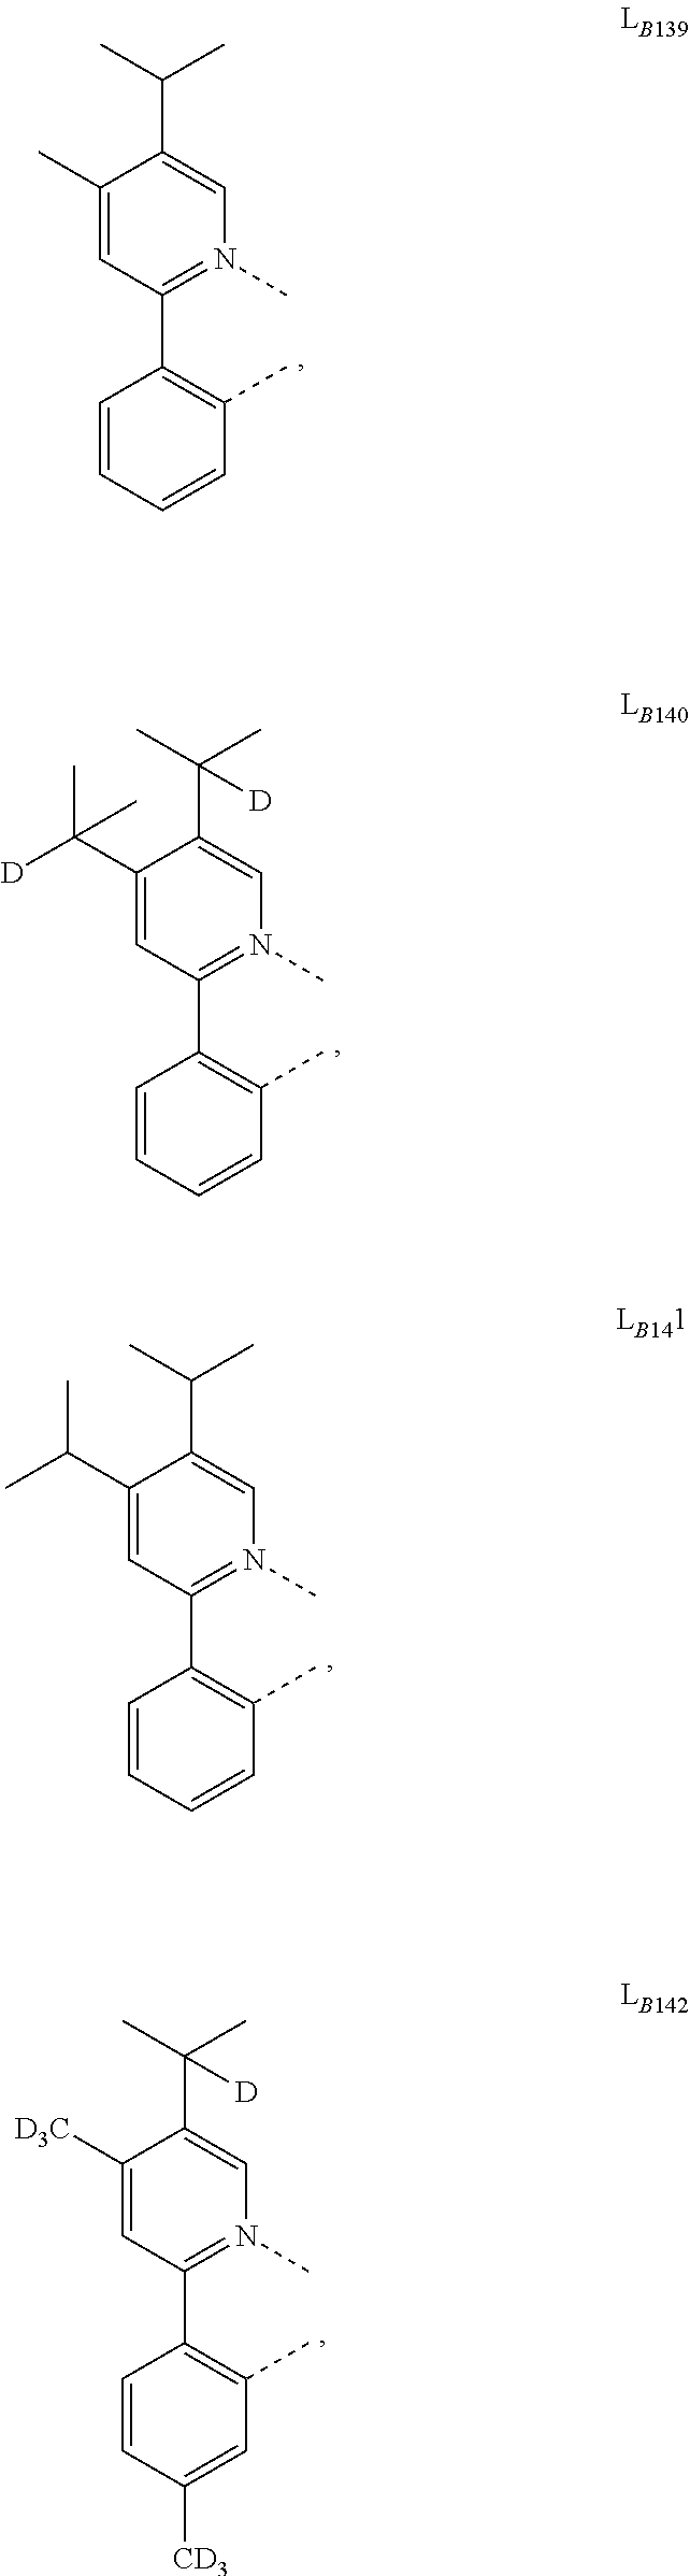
C1(C)=CC(C2=C(C)C=CC=C2)=N(C)C=C1C(C)C.C1(C([D])(C)C)=CC(C2=C(C)C=CC=C2)=N(C)C=C1C(C)(C)[D].C1(C(C)C)=CC(C2=C(C)C=CC=C2)=N(C)C=C1C(C)C.C1([D3C])=CC(C2=C(C)C=C([CD3])C=C2)=N(C)C=C1C(C)(C)[D]
